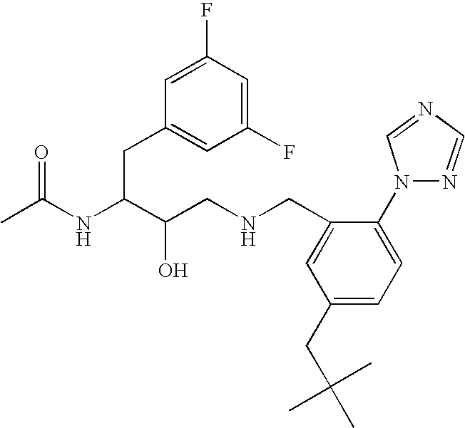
CC(NC(C(CNCC1=CC(CC(C)(C)C)=CC=C1N1N=CN=C1)O)CC1=CC(F)=CC(F)=C1)=O
